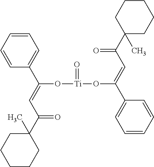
C1=CC=CC(C(=CC(C2(C)CCCCC2)=O)O[Ti](=O)OC(=CC(=O)C2(C)CCCCC2)C2=CC=CC=C2)=C1
